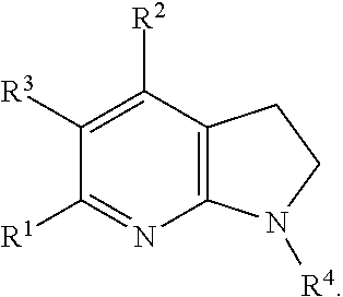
C1([R1])=NC2=C(C([R2])=C1[R3])CCN2[R4]
